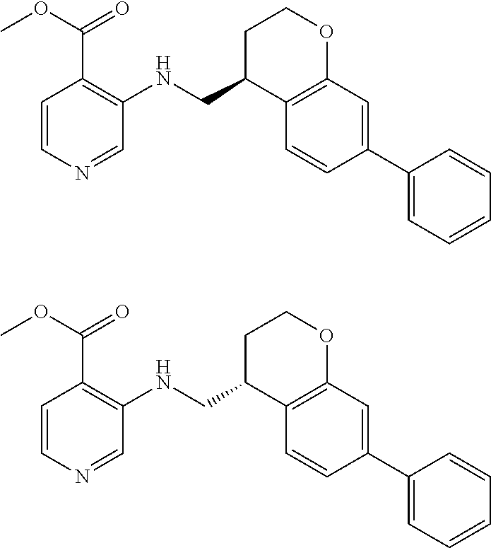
C12=C(C=C(C3=CC=CC=C3)C=C1)OCCC2CNC1=C(C(OC)=O)C=CN=C1.C12=C(C=C(C3=CC=CC=C3)C=C1)OCCC2CNC1=C(C(OC)=O)C=CN=C1
